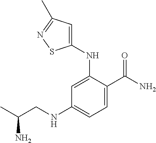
C1(NCC(C)N)=CC=C(C(N)=O)C(NC2=CC(C)=NS2)=C1
